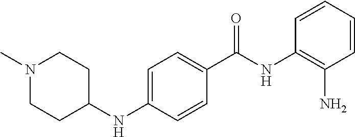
C1=CC=CC(N)=C1NC(C1=CC=C(NC2CCN(C)CC2)C=C1)=O
